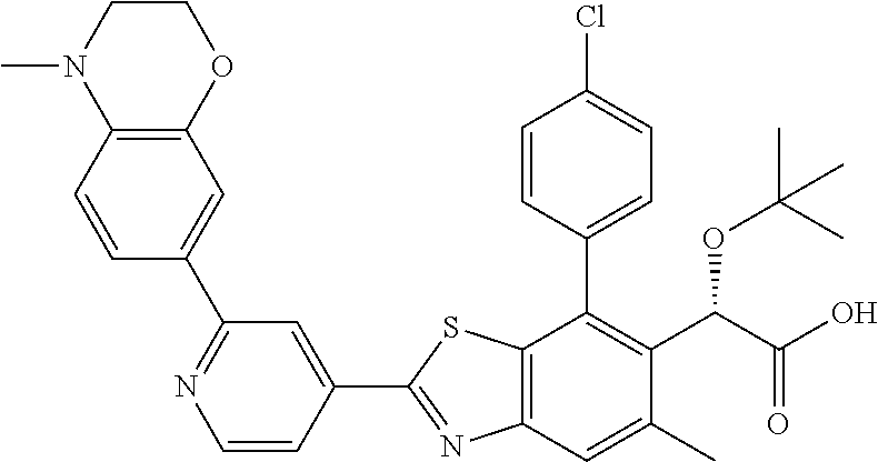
C1=CC(C2=C(C(OC(C)(C)C)C(=O)O)C(C)=CC3=C2SC(C2=CC(C4=CC5=C(C=C4)N(C)CCO5)=NC=C2)=N3)=CC=C1Cl
